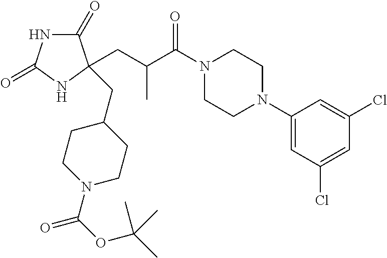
C1(=O)NC(=O)NC1(CC(C(N1CCN(C2=CC(Cl)=CC(Cl)=C2)CC1)=O)C)CC1CCN(C(OC(C)(C)C)=O)CC1
